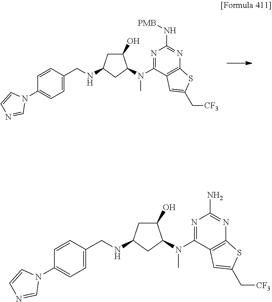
C1(O)CC(NCC2=CC=C(N3C=CN=C3)C=C2)CC1N(C)C1=NC(N[PMB])=NC2=C1C=C(C[CF3])S2.C1(O)CC(NCC2=CC=C(N3C=CN=C3)C=C2)CC1N(C)C1=NC(N)=NC2=C1C=C(C[CF3])S2
